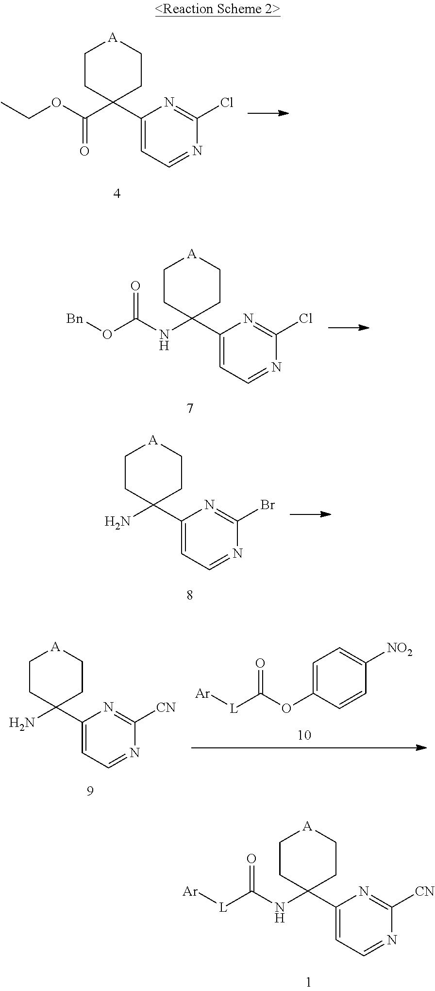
[Bn]OC(NC1(C2=CC=NC(Cl)=N2)CC[A]CC1)=O.CCOC(C1(C2=CC=NC(Cl)=N2)CC[A]CC1)=O.NC1(C2=CC=NC(Br)=N2)CC[A]CC1.C1=C(OC([L][Ar])=O)C=CC([NO2])=C1.NC1(C2=CC=NC([CN])=N2)CC[A]CC1.[Ar][L]C(NC1(C2=CC=NC([CN])=N2)CC[A]CC1)=O
